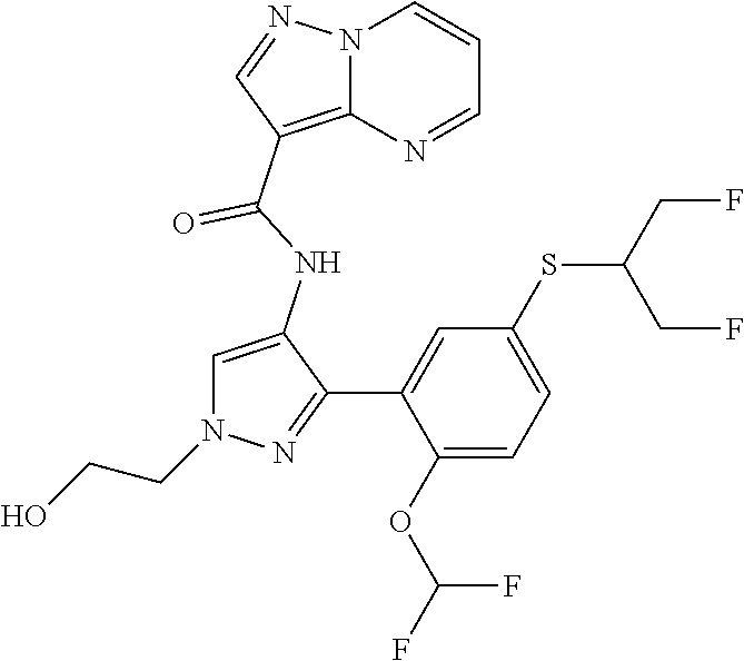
C1(C(NC2=CN(CCO)N=C2C2=CC(SC(CF)CF)=CC=C2OC(F)F)=O)=C2N(N=C1)C=CC=N2
